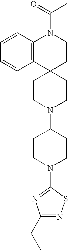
C12(CCN(C3CCN(C4=NC(CC)=NS4)CC3)CC1)CCN(C(C)=O)C1=C2C=CC=C1
